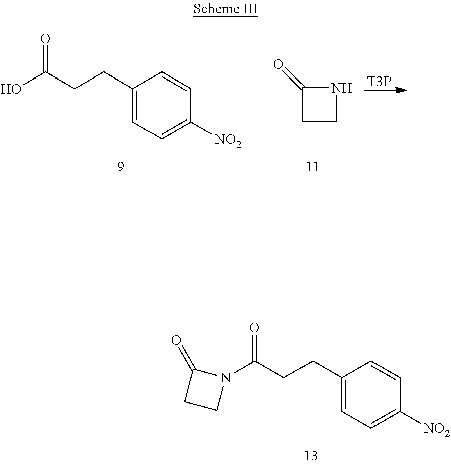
N1(C(CCC2=CC=C([NO2])C=C2)=O)C(=O)CC1.OC(CCC1=CC=C([NO2])C=C1)=O.C1CNC1=O.[T3P]
